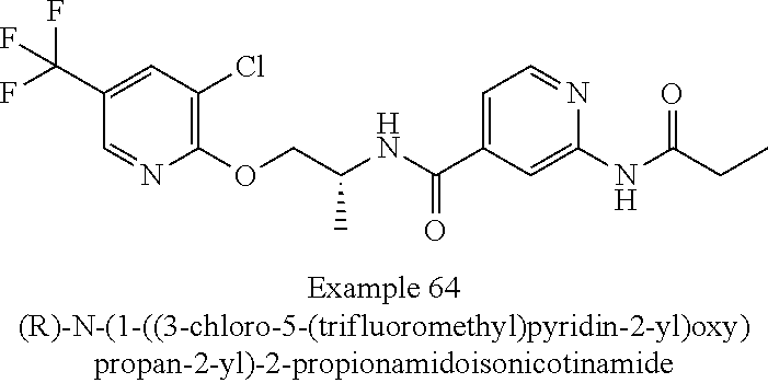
C1=NC(OCC(NC(C2=CC=NC(NC(=O)CC)=C2)=O)C)=C(Cl)C=C1C(F)(F)F
